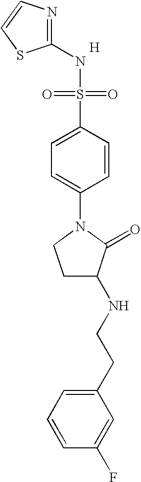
N1=C(NS(=O)(=O)C2=CC=C(N3CCC(NCCC4=CC=CC(F)=C4)C3=O)C=C2)SC=C1.[H]
